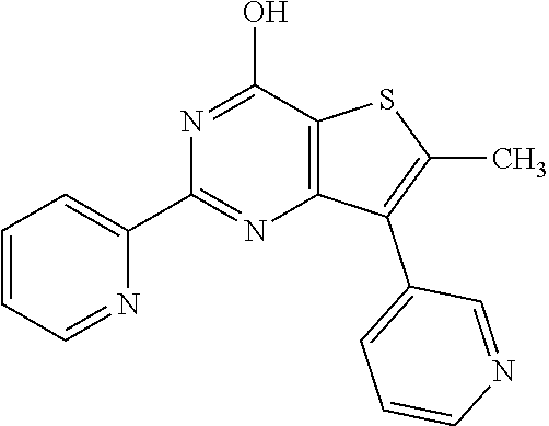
C12=C(C(O)=NC(C3=CC=CC=N3)=N1)SC(C)=C2C1=CC=CN=C1
